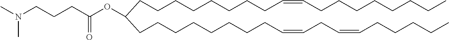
C(C(OC(CCCN(C)C)=O)CCCCCCCCC=CCCCCCCCC)CCCCCCCC=CCC=CCCCCC
